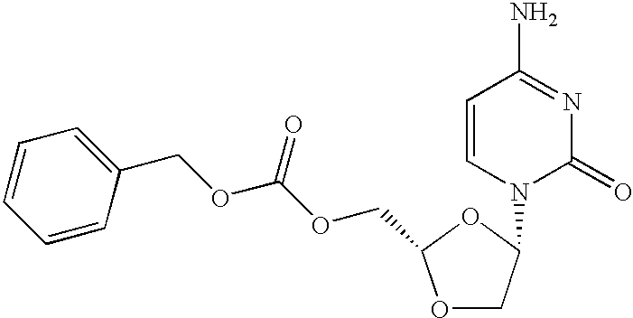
C1=CN(C2COC(COC(OCC3=CC=CC=C3)=O)O2)C(=O)N=C1N
